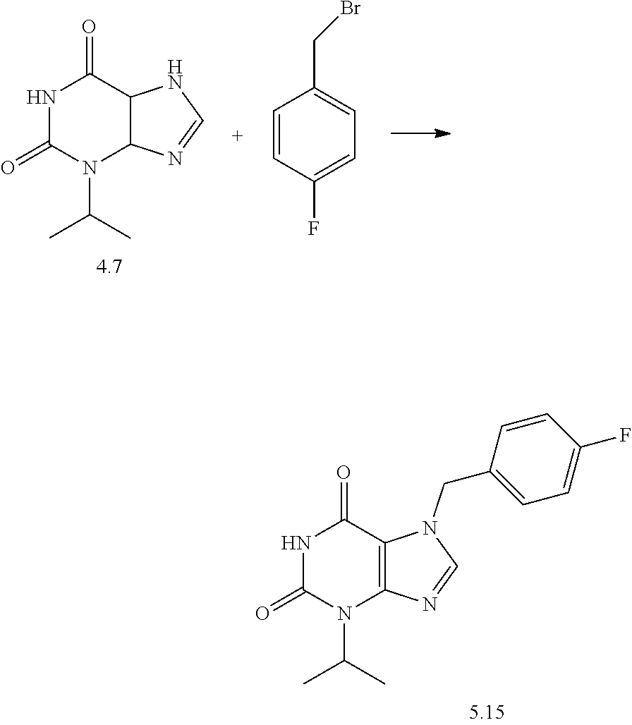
N1C(=O)N(C(C)C)C2=C(C1=O)N(CC1=CC=C(F)C=C1)C=N2.N1C(=O)N(C(C)C)C2C(C1=O)NC=N2.C1=CC(F)=CC=C1CBr
